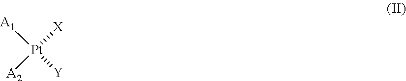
[A1][Pt]([A2])([X])[Y]
